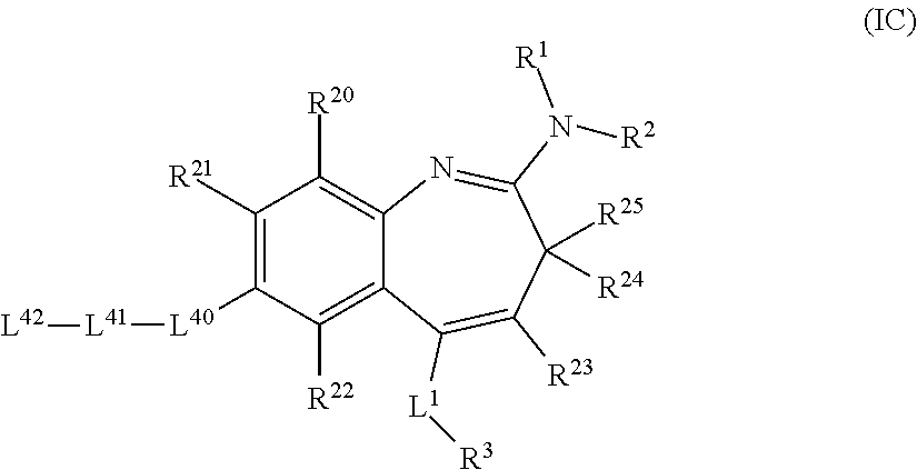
C1([R21])=C([L40][L41][L42])C([R22])=C2C(=C1[R20])N=C(N([R1])[R2])C([R25])([R24])C([R23])=C2[L1][R3]
